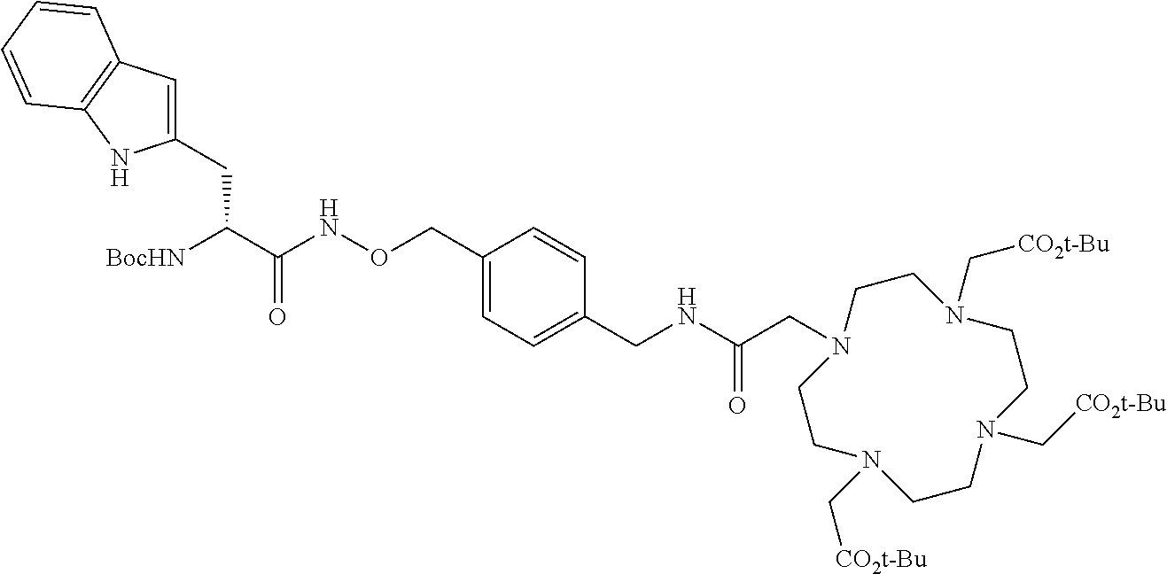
C1(CC(C(NOCC2=CC=C(CNC(CN3CCN(C[CO2t-Bu])CCN(C[CO2t-Bu])CCN(C[CO2t-Bu])CC3)=O)C=C2)=O)[BocHN])=CC2=C(N1)C=CC=C2
